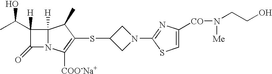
C12([H])N(C([COO-Na+])=C(SC3CN(C4=NC([CO]N([Me])CCO)=CS4)C3)C1C)C(=O)C2([H])C(C)O
